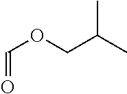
C(=O)OCC(C)C
